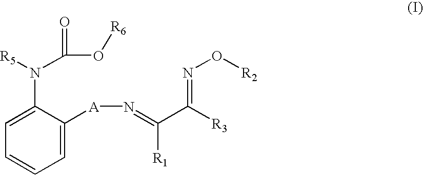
C1=C([A]N=C(C([R3])=NO[R2])[R1])C(N([R5])C(=O)O[R6])=CC=C1
